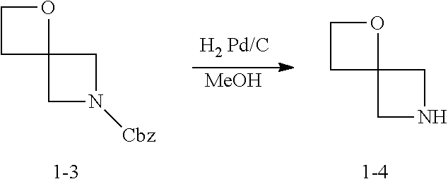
C12(CNC1)OCC2.[1-4].C12(CN([Cbz])C1)OCC2.[1-3].[MeOH]
